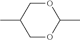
CC1COC(C)OC1
